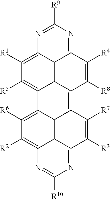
N1=C([R9])N=C2C3=C4C(=C([R5])C([R1])=C13)C1=C([R6])C([R2])=C3C5=C1C(=C4C([R8])=C2[R4])C([R7])=C([R3])C5=NC([R10])=N3
